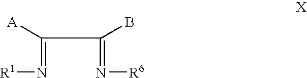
N(=C(C(=N[R6])B)[A])[R1]
